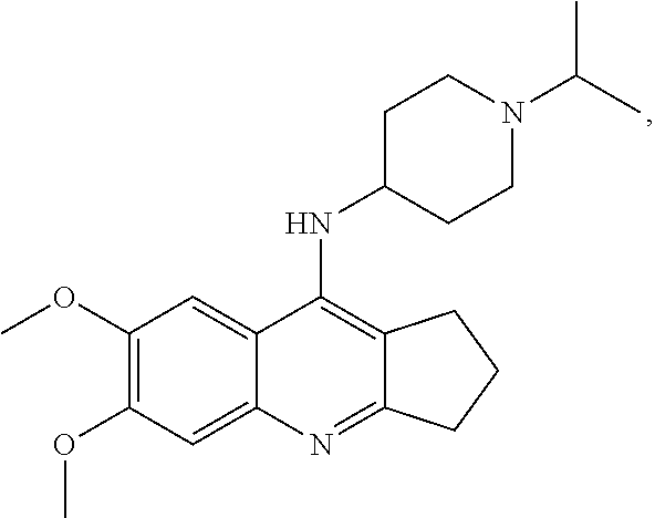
C12=C(NC3CCN(C(C)C)CC3)C3=CC(OC)=C(OC)C=C3N=C1CCC2
